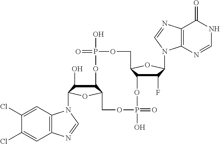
C12C(O)C(N3C4=C(C=C(Cl)C(Cl)=C4)N=C3)OC1COP(O)(=O)OC1C(F)C(N3C4=C(C(=O)NC=N4)N=C3)OC1COP(O)(=O)O2
